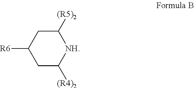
C1([(R5)2])CC([R6])CC([(R4)2])[NH]1
